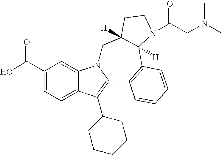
C1(C(O)=O)=CC=C2C(=C1)N1C(=C2C2CCCCC2)C2=C(C3([H])C([H])(C1)CCN3C(CN(C)C)=O)C=CC=C2
